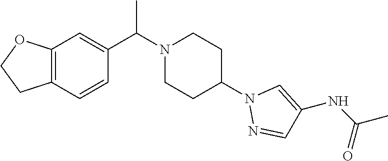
C12=C(C=CC(C(N3CCC(N4N=CC(NC(C)=O)=C4)CC3)C)=C1)CCO2
